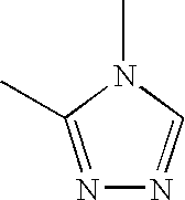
N1=C(C)N(C)C=N1
